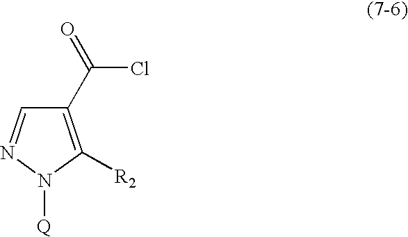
C1(C(=O)Cl)=C([R2])N([Q])N=C1
